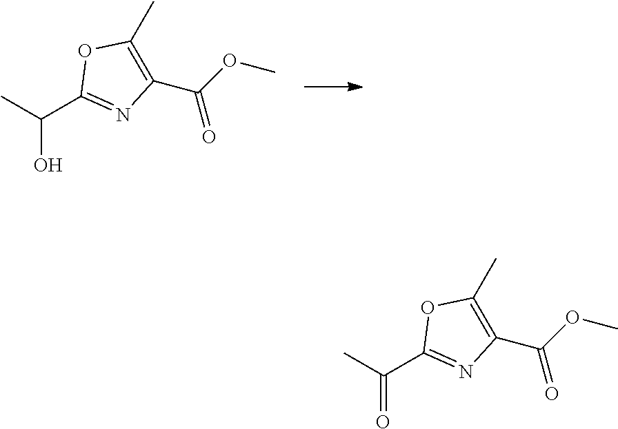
OC(C1=NC(C(OC)=O)=C(C)O1)C.O=C(C1=NC(C(OC)=O)=C(C)O1)C
